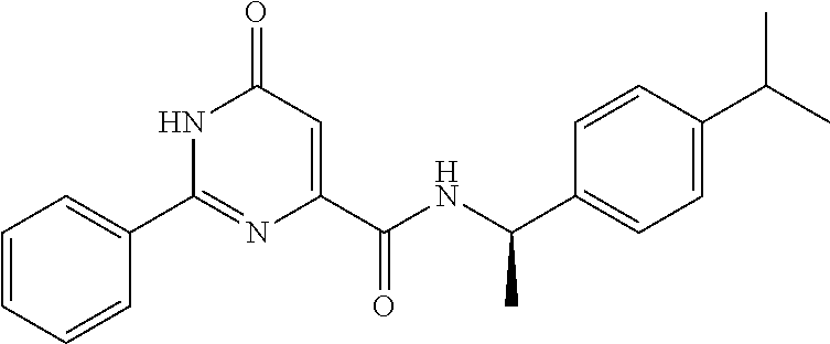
C1(=O)C=C(C(NC(C2=CC=C(C(C)C)C=C2)C)=O)N=C(C2=CC=CC=C2)N1
